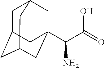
C1C2CC3CC(C(C(=O)O)N)(CC1C3)C2
